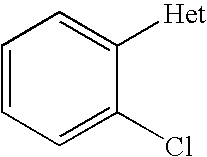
C1=CC=C(Cl)C([Het])=C1
